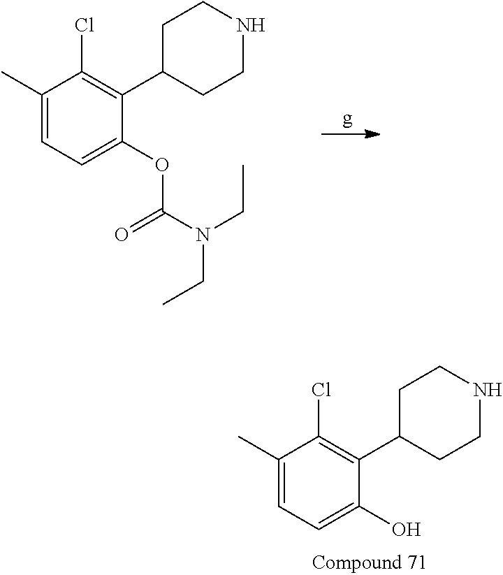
C1(C)=CC=C(OC(N(CC)CC)=O)C(C2CCNCC2)=C1Cl.C1(C)=CC=C(O)C(C2CCNCC2)=C1Cl
